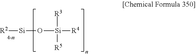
[R2][Si]O[Si]([R4])([R3])[R5]
